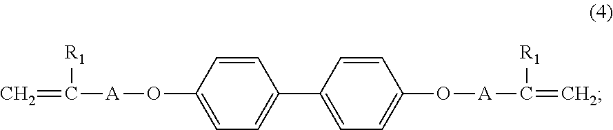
[A](OC1=CC=C(C2=CC=C(O[A]C([R1])=C)C=C2)C=C1)C(=C)[R1]
